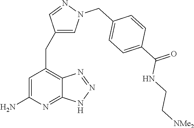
C1=C(N)N=C2C(=C1CC1=CN(CC3=CC=C(C(=O)NCC[NMe2])C=C3)N=C1)N=NN2
